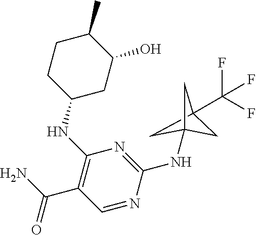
C1CC(NC2=C(C(N)=O)C=NC(NC34CC(C(F)(F)F)(C3)C4)=N2)CC(O)C1C
